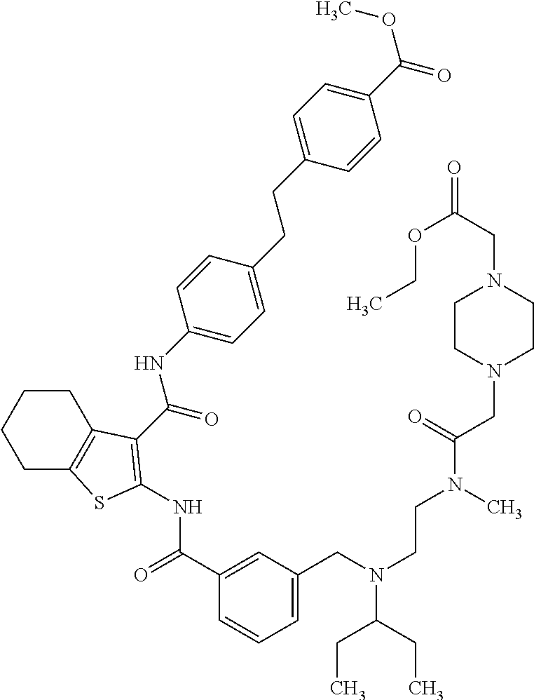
C1(C(=O)NC2=C(C(=O)NC3=CC=C(CCC4=CC=C(C(OC)=O)C=C4)C=C3)C3=C(CCCC3)S2)=CC(CN(CCN(C(CN2CCN(CC(=O)OCC)CC2)=O)C)C(CC)CC)=CC=C1
